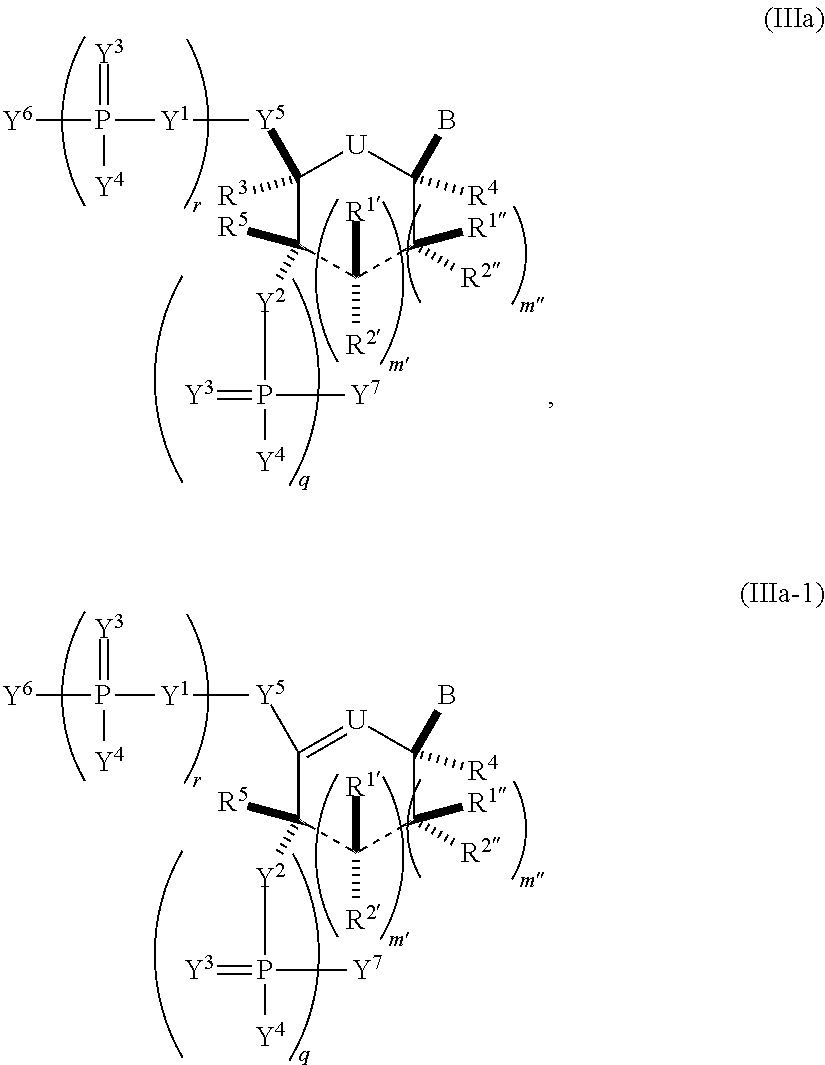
C1([Y5][Y1]P(=[Y3])([Y6])[Y4])([R3])C([R5])([Y2]P(=[Y3])([Y7])[Y4])C([R1])([R2])C([R1])([R2])C([R4])(B)[U]1.C1([Y5][Y1]P(=[Y3])([Y6])[Y4])=[U]C([R4])(B)C([R1])([R2])C([R1])([R2])C1([R5])[Y2]P(=[Y3])([Y7])[Y4]
